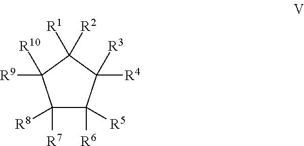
C1([R7])([R8])C([R6])([R5])C([R4])([R3])C([R2])([R1])C1([R9])[R10]
